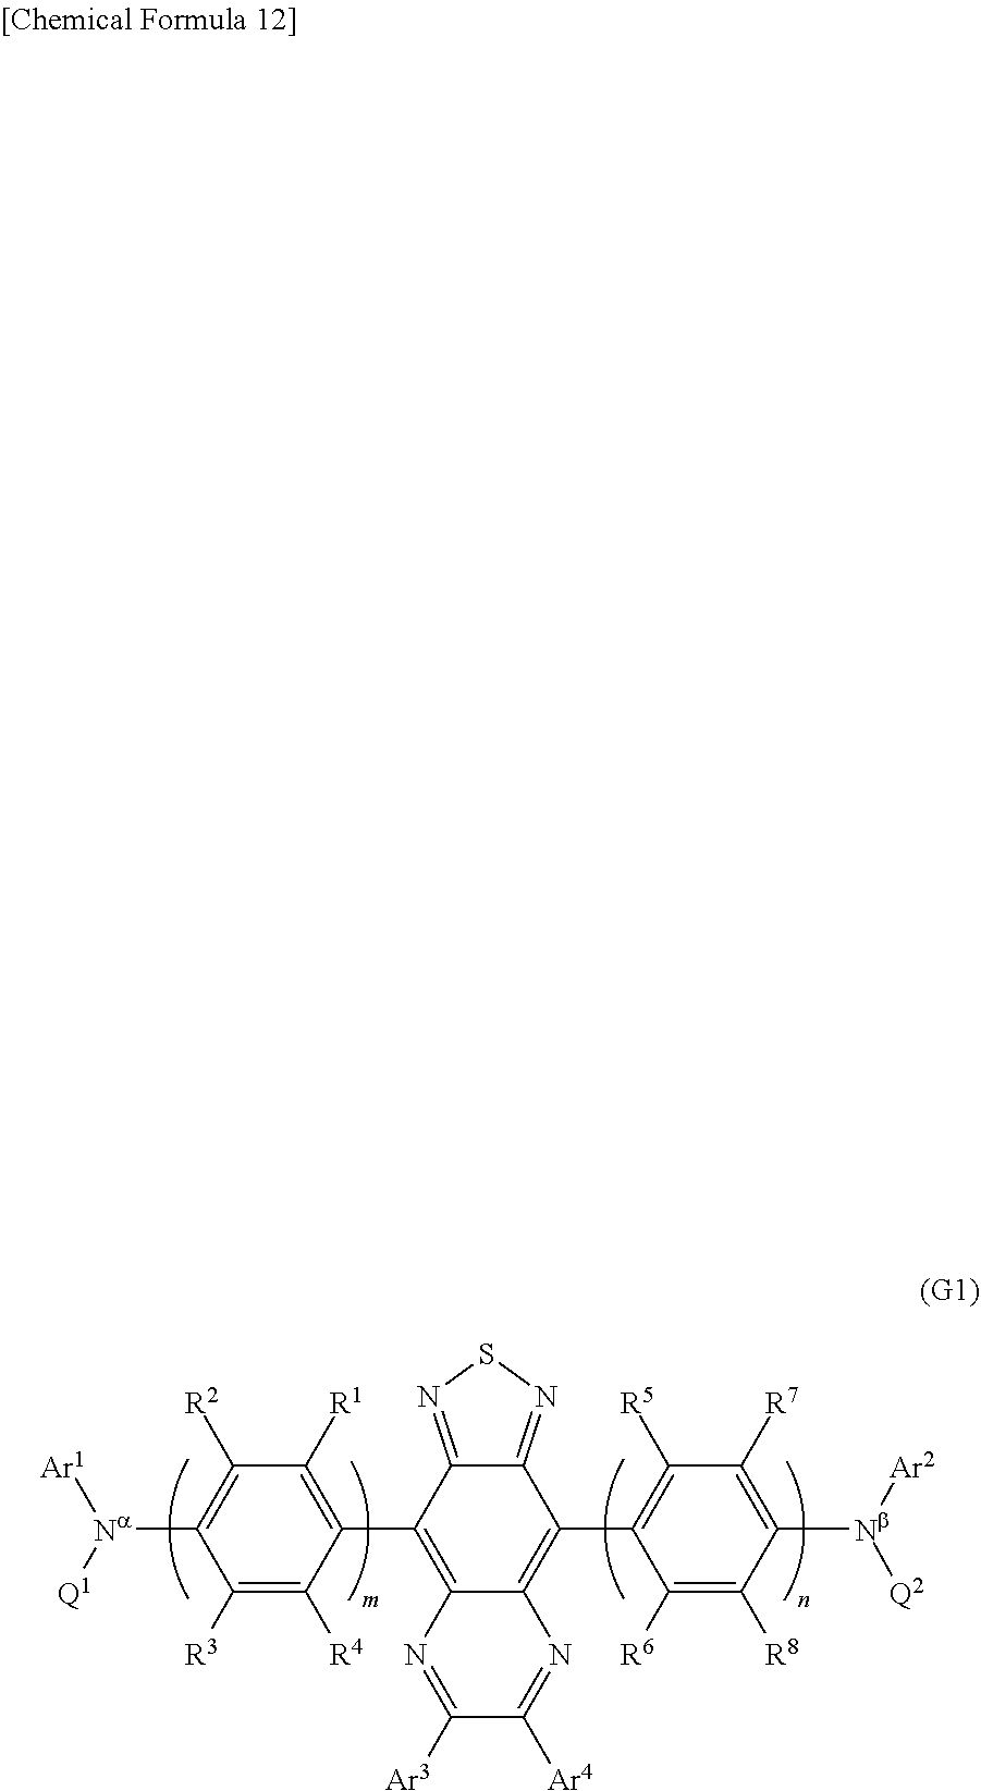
N1=C([Ar3])C([Ar4])=NC2=C(C3=C([R5])C([R7])=C([Nb]([Ar2])[Q2])C([R8])=C3[R6])C3=NSN=C3C(C3=C([R1])C([R2])=C([Na]([Ar1])[Q1])C([R3])=C3[R4])=C12
